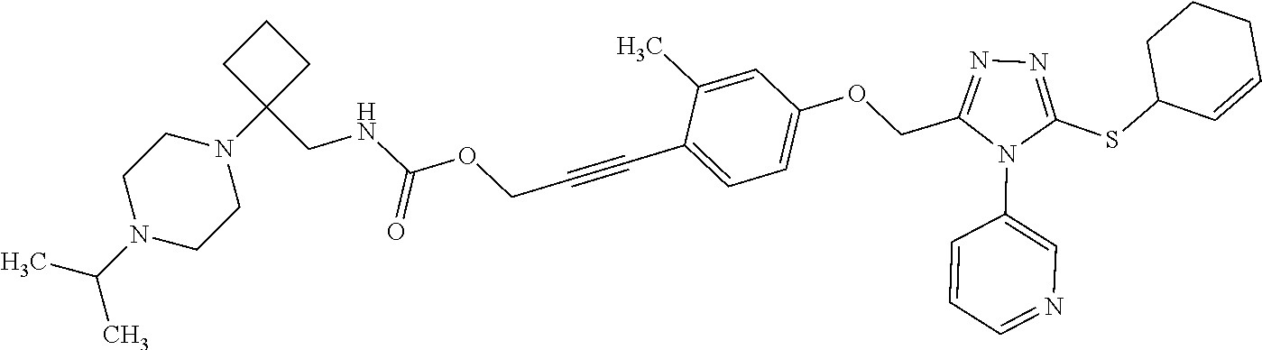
C1=C(C)C(C#CCOC(NCC2(N3CCN(C(C)C)CC3)CCC2)=O)=CC=C1OCC1=NN=C(SC2C=CCCC2)N1C1=CN=CC=C1
